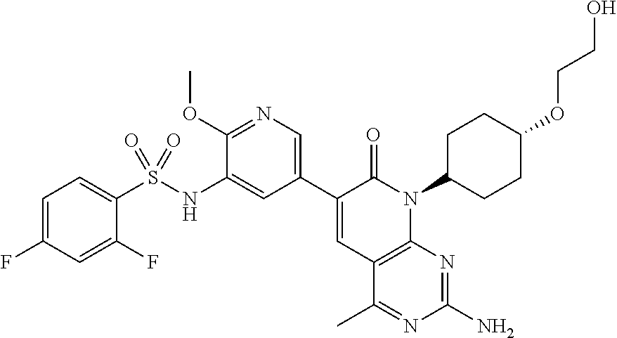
C1=C(C2=CC3=C(N(C4CCC(OCCO)CC4)C2=O)N=C(N)N=C3C)C=C(NS(C2=CC=C(F)C=C2F)(=O)=O)C(OC)=N1
